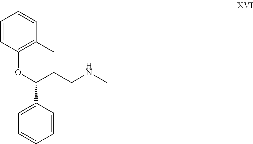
C1=CC(OC(CCNC)C2=CC=CC=C2)=C(C)C=C1
